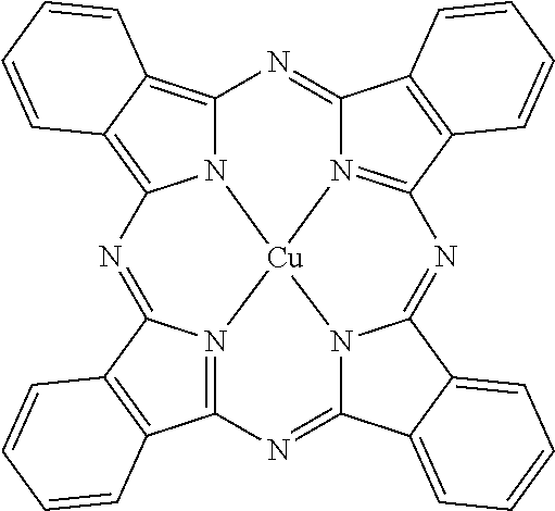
N12C3=C4C(=C1N=C1N5=C(C6=C1C=CC=C6)N=C1N6C(=NC7=N(C(=N3)C3=C7C=CC=C3)[Cu]256)C2=CC=CC=C12)C=CC=C4
